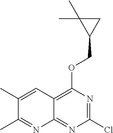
ClC1=NC(OCC2CC2(C)C)=C2C(=N1)N=C(C)C(C)=C2
